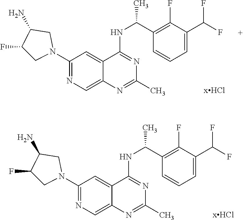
C1(F)CN(C2=NC=C3C(=C2)C(NC(C2=C(F)C(C(F)F)=CC=C2)C)=NC(C)=N3)CC1N.C1(F)CN(C2=NC=C3C(=C2)C(NC(C2=C(F)C(C(F)F)=CC=C2)C)=NC(C)=N3)CC1N
